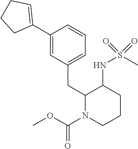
C1(C2=CC(CC3N(C(OC)=O)CCCC3NS(=O)(C)=O)=CC=C2)=CCCC1
